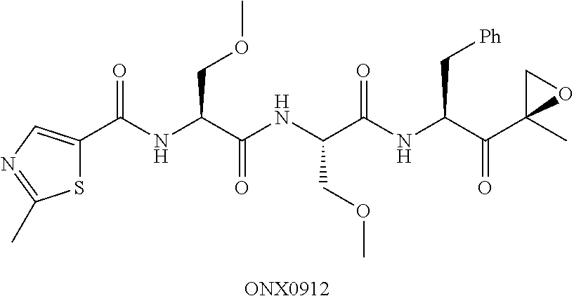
C1(C(NC(C(NC(C(NC(C(C2(C)CO2)=O)C[Ph])=O)COC)=O)COC)=O)=CN=C(C)S1.[ONX0912]
